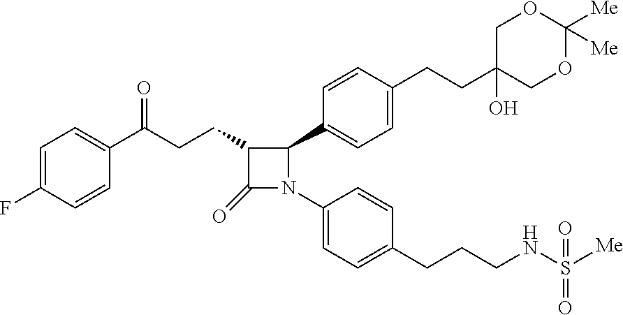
C1(=O)C(CCC(C2=CC=C(F)C=C2)=O)C(C2=CC=C(CCC3(O)COC([Me])([Me])OC3)C=C2)N1C1=CC=C(CCCNS([Me])(=O)=O)C=C1
